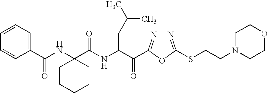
C1=CC=C(C(NC2(C(NC(C(=O)C3=NN=C(SCCN4CCOCC4)O3)CC(C)C)=O)CCCCC2)=O)C=C1
